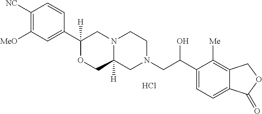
C1([NC])=C([MeO])C=C(C2([H])OCC3([H])N(C2)CCN(CC(C2=CC=C4C(=C2[Me])COC4=O)O)C3)C=C1.Cl
